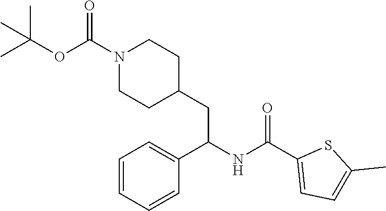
C(C1=CC=C(C)S1)(NC(C1=CC=CC=C1)CC1CCN(C(OC(C)(C)C)=O)CC1)=O
